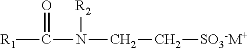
[R1]C(=O)N([R2])CC[SO3-M+]
